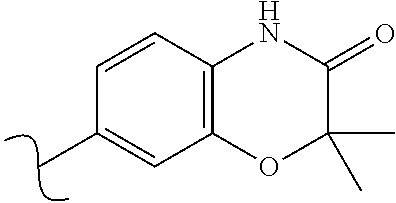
C12=C(C=CC(C)=C1)NC(=O)C(C)(C)O2
